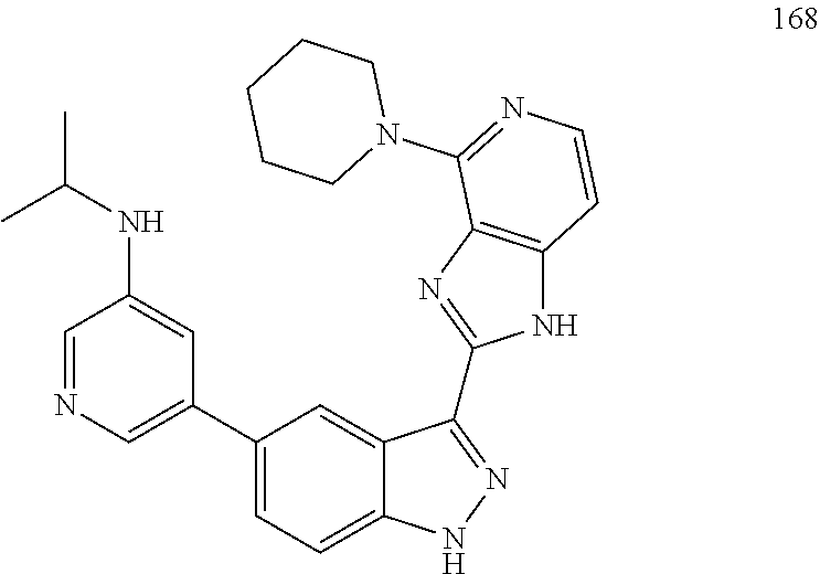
C1=NC=C(C2=CC=C3C(=C2)C(C2=NC4=C(N2)C=CN=C4N2CCCCC2)=NN3)C=C1NC(C)C
